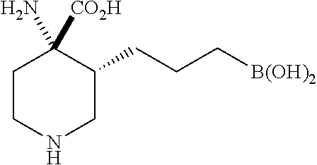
C1(N)([CO2H])CCNCC1CCC[B(OH)2]
